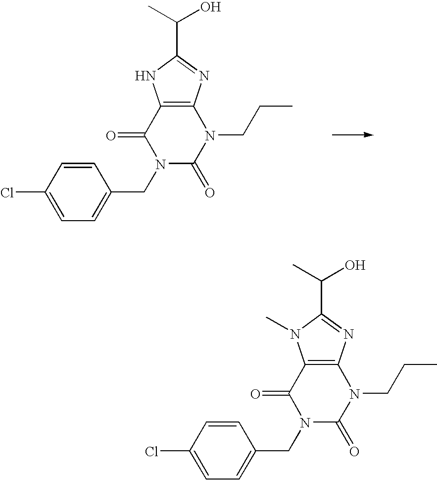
C12=C(N=C(C(C)O)N1)N(CCC)C(=O)N(CC1=CC=C(Cl)C=C1)C2=O.C12=C(N=C(C(C)O)N1C)N(CCC)C(=O)N(CC1=CC=C(Cl)C=C1)C2=O
